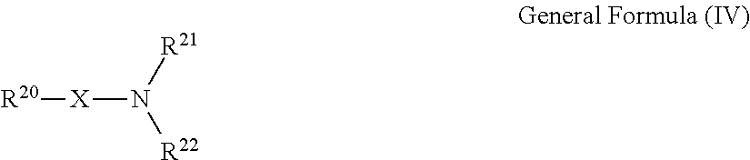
[R20][X]N([R22])[R21]
